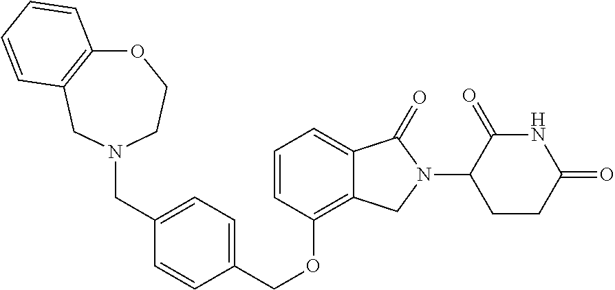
C(OC1=C2C(=CC=C1)C(=O)N(C1C(=O)NC(=O)CC1)C2)C1=CC=C(CN2CCOC3=C(C2)C=CC=C3)C=C1
